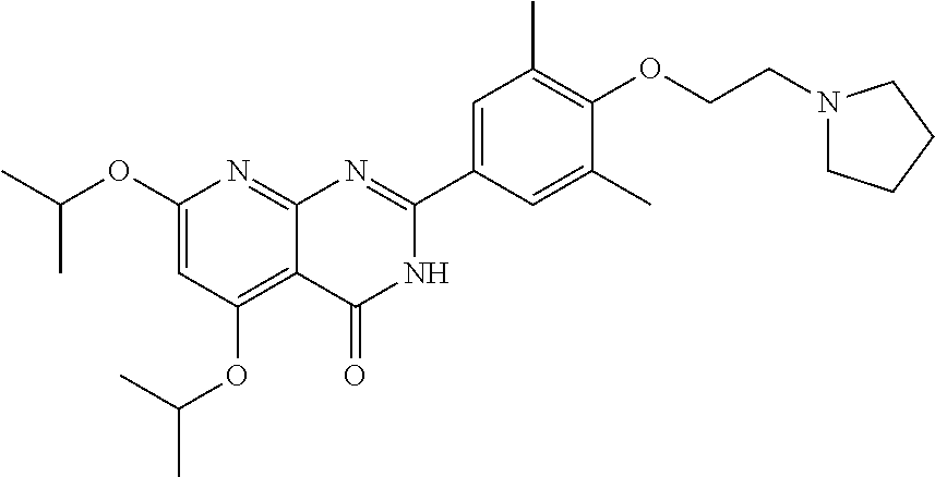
C12=NC(OC(C)C)=CC(OC(C)C)=C1C(=O)NC(C1=CC(C)=C(OCCN3CCCC3)C(C)=C1)=N2
